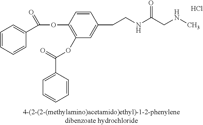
C1=CC=CC(C(OC2=C(OC(=O)C3=CC=CC=C3)C=C(CCNC(CNC)=O)C=C2)=O)=C1.Cl
